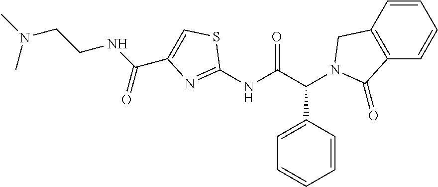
C1(NC(C(C2=CC=CC=C2)N2CC3=C(C=CC=C3)C2=O)=O)=NC(C(NCCN(C)C)=O)=CS1
